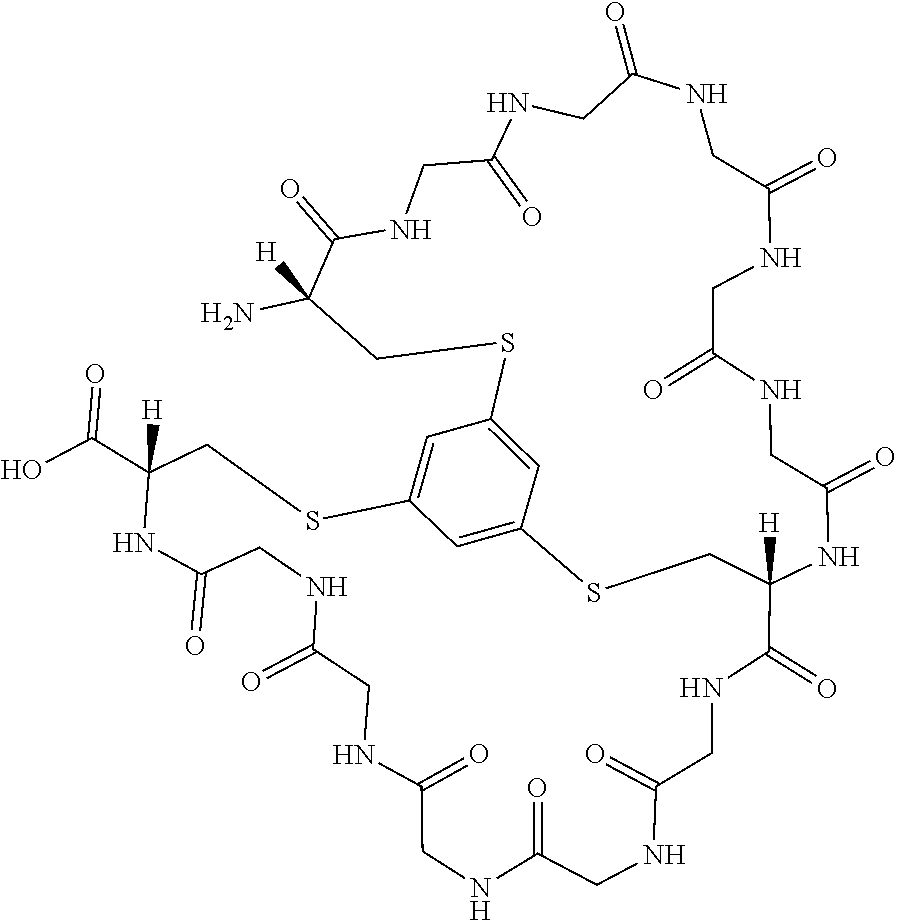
C1=C2SCC3([H])NC(=O)CNC(=O)CNC(=O)CNC(=O)CNC(=O)CNC(=O)C(N)([H])CSC(=C2)C=C1SCC(C(O)=O)([H])NC(=O)CNC(=O)CNC(=O)CNC(=O)CNC(=O)CNC3=O
